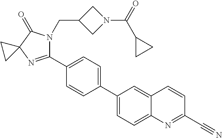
C1(C2=CC=C(C3=CC=C4C(=C3)C=CC(C#N)=N4)C=C2)=NC2(C(=O)N1CC1CN(C(=O)C3CC3)C1)CC2
